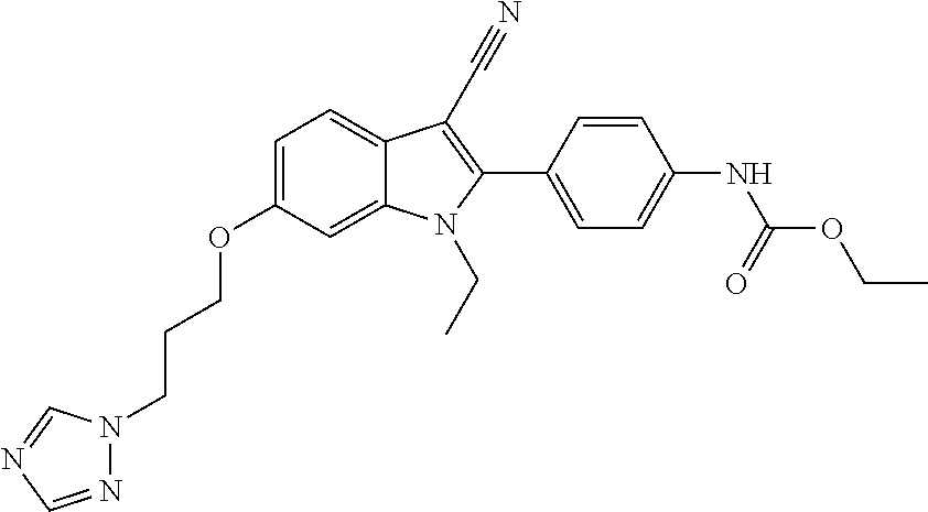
C1=C(OCCCN2N=CN=C2)C=C2C(=C1)C(C#N)=C(C1=CC=C(NC(OCC)=O)C=C1)N2CC
